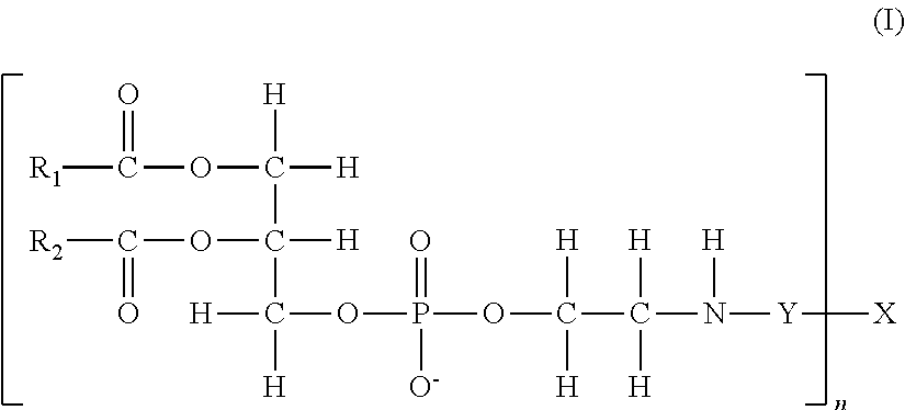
[R1]C(=O)OC([H])([H])C([H])(OC(=O)[R2])C([H])([H])OP(=O)([O-])OC([H])([H])C([H])([H])N([H])[Y][X]
